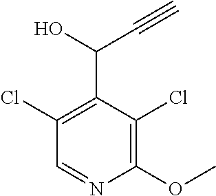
C1(Cl)=C(C(C#C)O)C(Cl)=C(OC)N=C1
